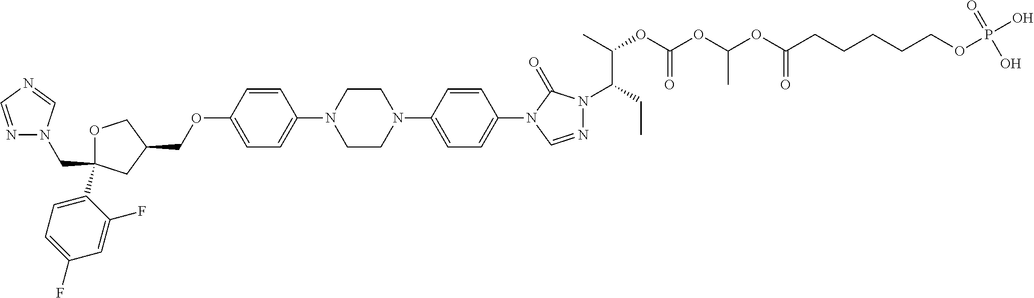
C1OC(C2=CC=C(F)C=C2F)(CN2N=CN=C2)CC1COC1=CC=C(N2CCN(C3=CC=C(N4C=NN(C(CC)C(C)OC(OC(OC(CCCCCOP(O)(=O)O)=O)C)=O)C4=O)C=C3)CC2)C=C1
